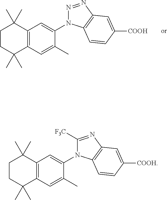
C12=C(C=C(C)C(N3N=NC4=C3C=CC([COOH])=C4)=C1)C(C)(C)CCC2(C)C.C12=C(C=C(C)C(N3C([F3C])=NC4=C3C=CC([COOH])=C4)=C1)C(C)(C)CCC2(C)C
